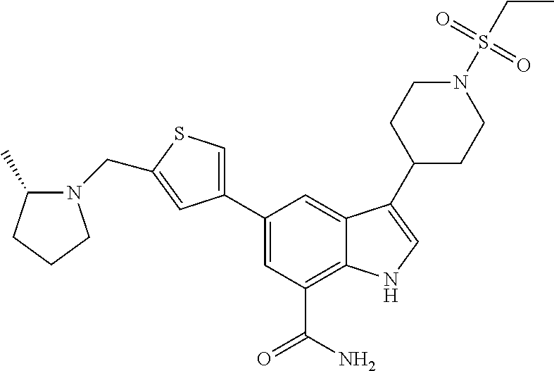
C1=C(C2=CSC(CN3CCCC3C)=C2)C=C2C(=C1C(N)=O)NC=C2C1CCN(S(CC)(=O)=O)CC1
